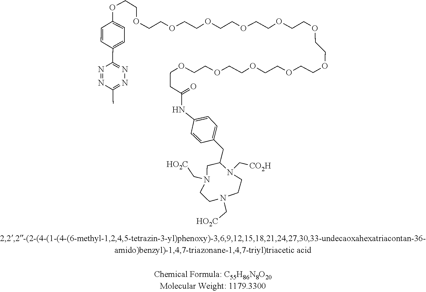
N1=NC(C)=NN=C1C1=CC=C(OCCOCCOCCOCCOCCOCCOCCOCCOCCOCCOCCOCCC(=O)NC2=CC=C(CC3CN(C[HO2C])CCN(C[HO2C])CCN3C[CO2H])C=C2)C=C1
